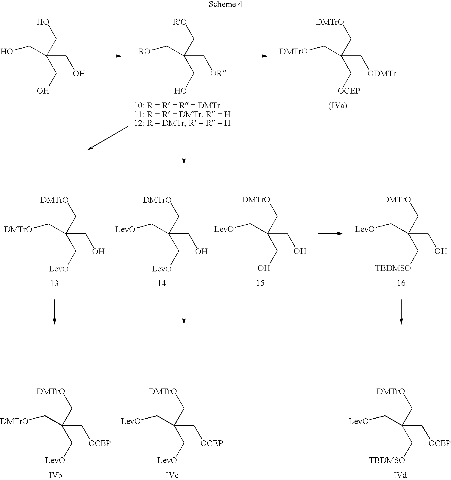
[DMTrO]CC(C[OCEP])(C[ODMTr])C[DMTrO].[RO]CC(CO)(C[OR])C[RO].OCC(CO)(CO)CO.[DMTrO]CC(C[LevO])(CO)C[DMTrO].[DMTrO]CC(CO)(CO)C[LevO].[DMTrO]CC(C[LevO])(CO)C[LevO].[DMTrO]CC(C[TBDMSO])(CO)C[LevO].[DMTrO]CC(C[LevO])(C[OCEP])C[DMTrO].[DMTrO]CC(C[LevO])(C[OCEP])C[LevO].[DMTrO]CC(C[TBDMSO])(C[OCEP])C[LevO]
